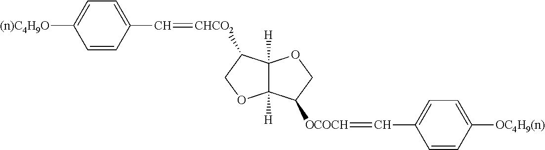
C1=CC(C=[CHCO2]C2C3([H])C([H])(OC2)C([OCOCH]=CC2=CC=C([OC4H9(n)])C=C2)CO3)=CC=C1[(n)C4H9O]
